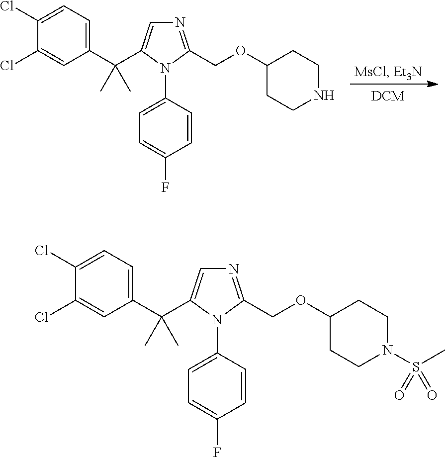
C1(Cl)=CC=C(C(C)(C)C2=CN=C(COC3CCNCC3)N2C2=CC=C(F)C=C2)C=C1Cl.C1(Cl)=CC=C(C(C)(C)C2=CN=C(COC3CCN(S(C)(=O)=O)CC3)N2C2=CC=C(F)C=C2)C=C1Cl
